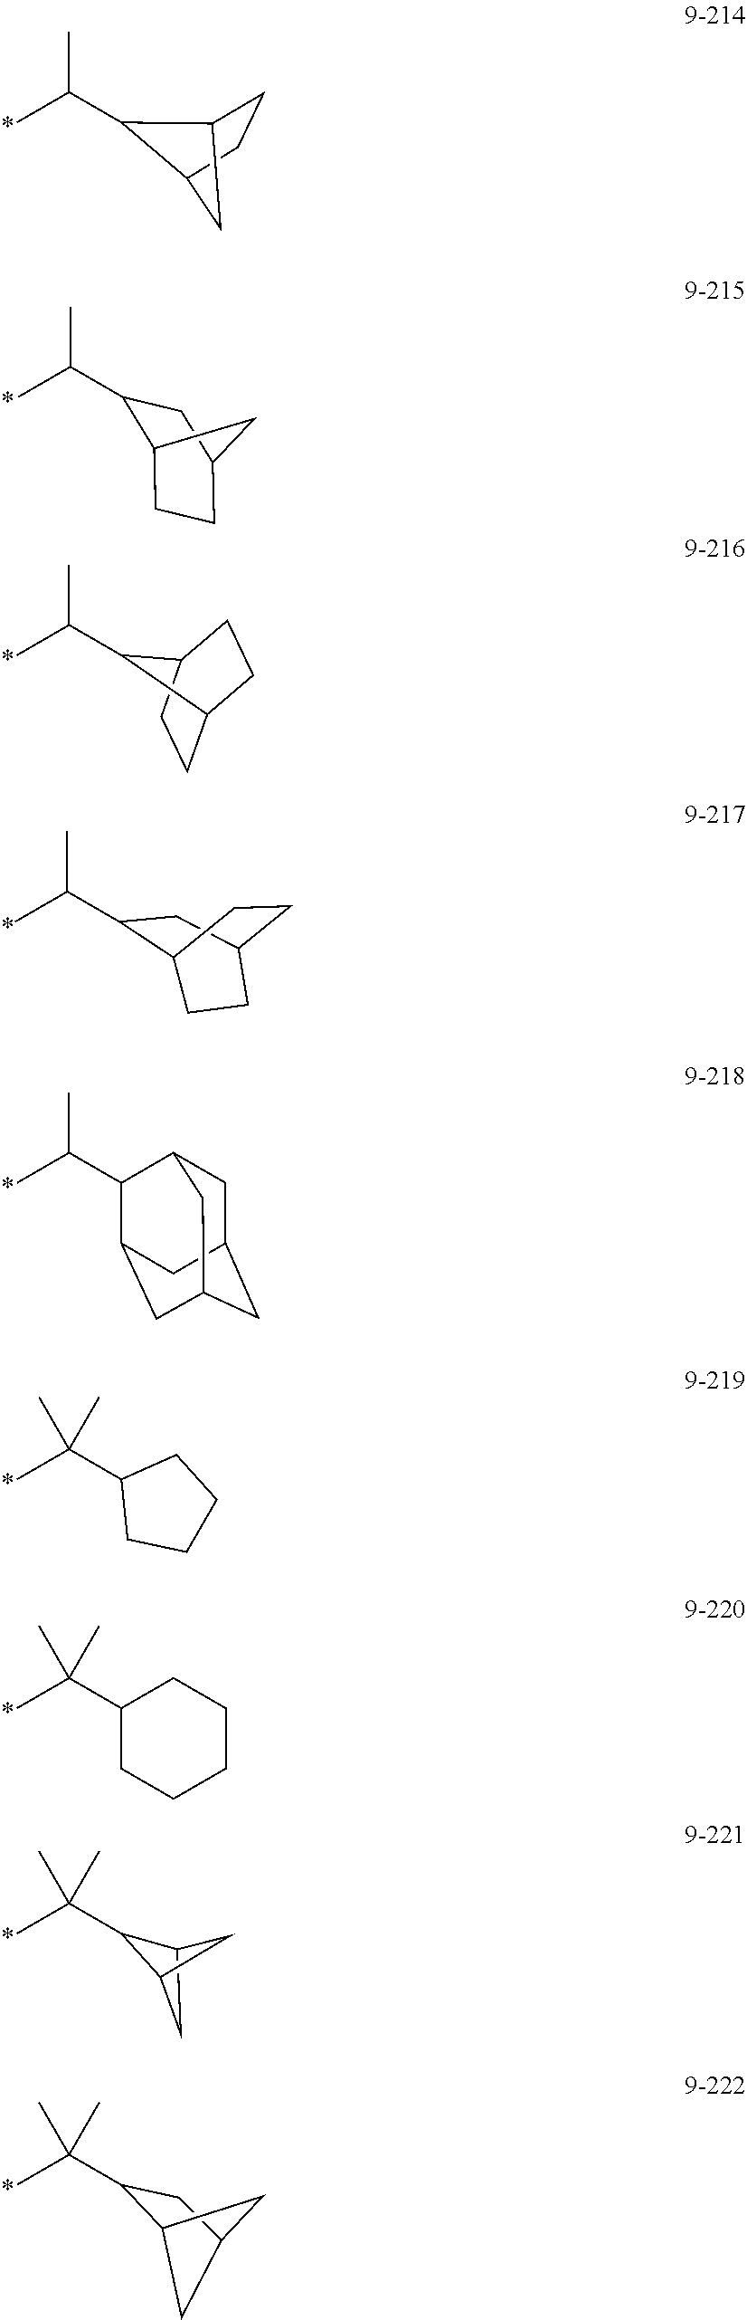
C12CCC(C1)C2C(C)C.C1C2CCC(C1)C2C(C)C.C(C)(C1CC2CCC1CC2)C.C(C)(C1C2CC3CC(CC1C3)C2)C.C12CCC(CC1C(C)C)C2.C(C)(C1CCCC1)(C)C.C(C)(C1CCCCC1)(C)C.C(C)(C1C2CC1C2)(C)C.C(C)(C1C2CC(C1)C2)(C)C
